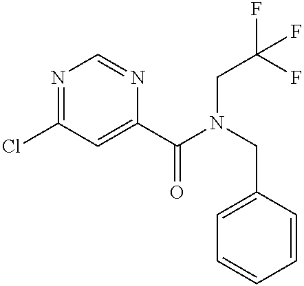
N1=C(Cl)C=C(C(=O)N(CC2=CC=CC=C2)CC(F)(F)F)N=C1
